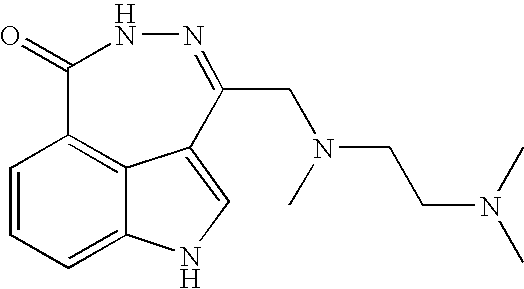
C1=CC=C2C3=C1C(=O)NN=C(CN(C)CCN(C)C)C3=CN2
